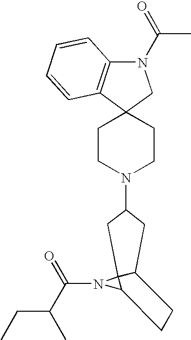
C1CN(C2CC3C4(N(C(=O)C(CC)C)C4CC3)C2)CCC12CN(C(C)=O)C1=C2C=CC=C1
